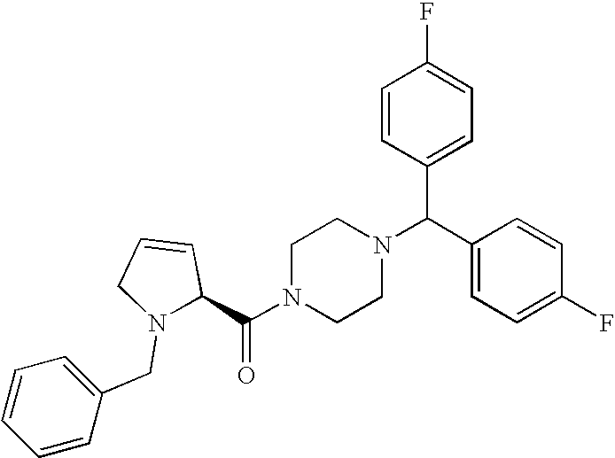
C(N1CCN(C(C2=CC=C(F)C=C2)C2=CC=C(F)C=C2)CC1)(=O)C1C=CCN1CC1=CC=CC=C1
